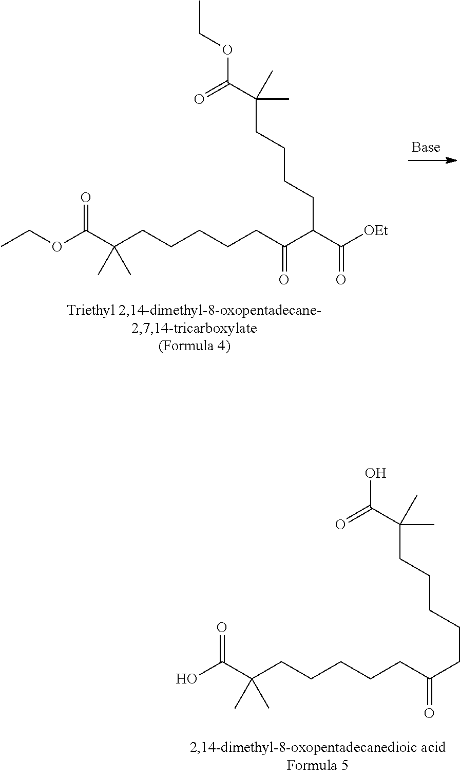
C(CCCCCC(C(C([OEt])=O)CCCCC(C(OCC)=O)(C)C)=O)(C(OCC)=O)(C)C.C(CCCCCC(CCCCCC(C(O)=O)(C)C)=O)(C(O)=O)(C)C
